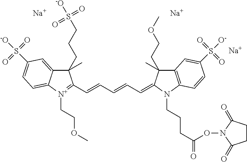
[Na].[Na].C1(C)(CCCS(=O)(=O)[-O])C2=CC(S(=O)(=O)[-O])=CC=C2[N+](CCOC)=C1C=CC=CC=C1C(C)(CCOC)C2=C(N1CCCC(=O)ON1C(=O)CCC1=O)C=CC(S(=O)(=O)[O-])=C2.[Na]
